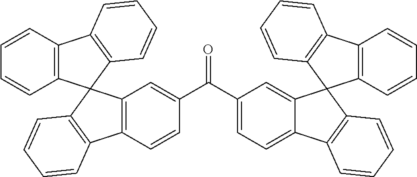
C1(C(C2=CC=C3C(=C2)C2(C4=C3C=CC=C4)C3=C(C4=C2C=CC=C4)C=CC=C3)=O)=CC2=C(C=C1)C1=C(C23C2=C(C4=C3C=CC=C4)C=CC=C2)C=CC=C1
